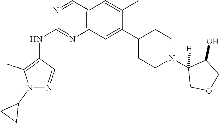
C12=C(C=C(C3CCN(C4([H])COCC4O)CC3)C(C)=C1)N=C(NC1=C(C)N(C3CC3)N=C1)N=C2
